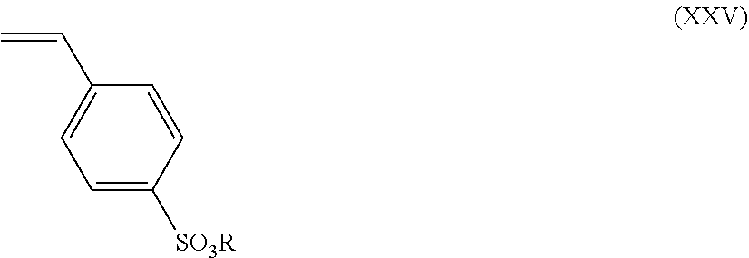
C1=C([SO3R])C=CC(C=C)=C1
